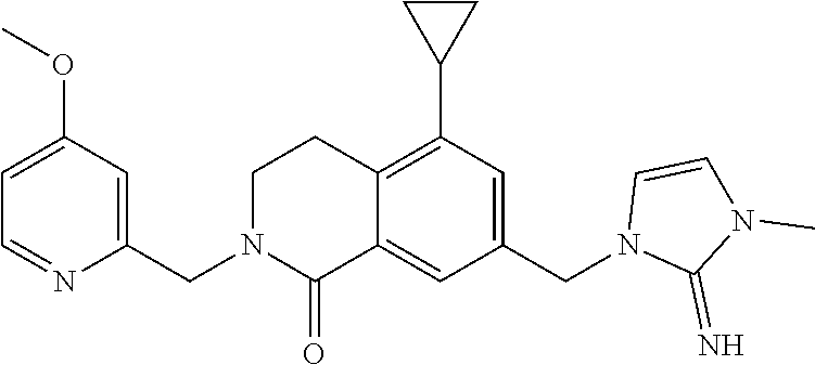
C1(OC)=CC=NC(CN2C(=O)C3=CC(CN4C(=N)N(C)C=C4)=CC(C4CC4)=C3CC2)=C1
